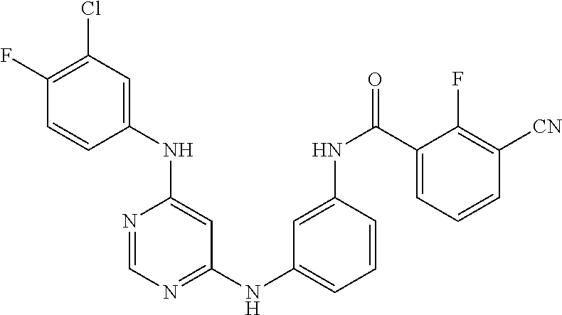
C1(F)=C(Cl)C=C(NC2=CC(NC3=CC=CC(NC(C4=CC=CC([CN])=C4F)=O)=C3)=NC=N2)C=C1
